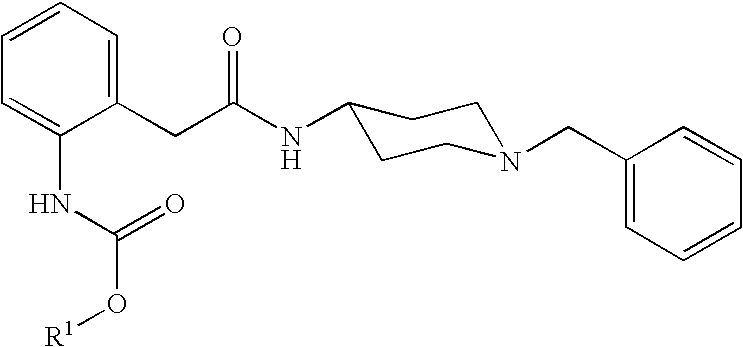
C1=CC=C(CC(NC2CCN(CC3=CC=CC=C3)CC2)=O)C(NC(=O)O[R1])=C1
